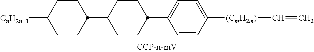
[CnH2n+1]C1CCC(C2CCC(C3=CC=C([(CmH2m)]C=C)C=C3)CC2)CC1
